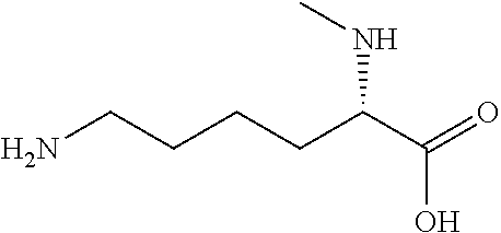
NCCCCC(C(=O)O)NC
